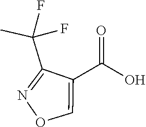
O1C=C(C(O)=O)C(C(F)(C)F)=N1
